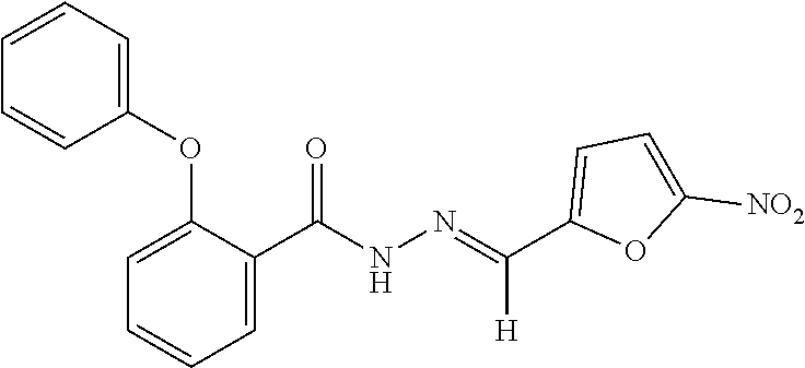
C1(C(=NNC(C2=CC=CC=C2OC2=CC=CC=C2)=O)[H])=CC=C([NO2])O1
